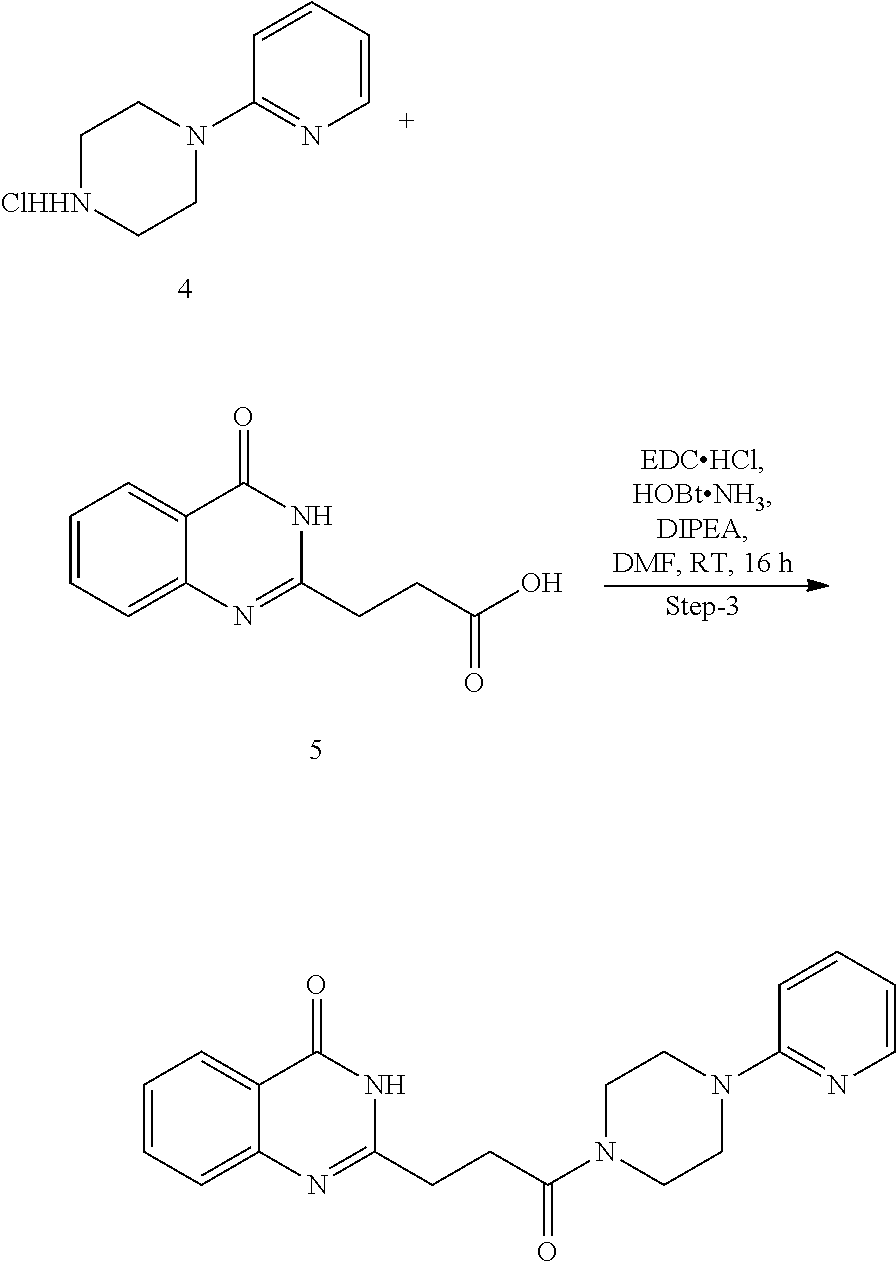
C1=CC(N2CC[ClHHN]CC2)=NC=C1.C1=CC=C2C(=C1)C(=O)NC(CCC(O)=O)=N2.C1=CC=C2C(=C1)C(=O)NC(CCC(N1CCN(C3=NC=CC=C3)CC1)=O)=N2
